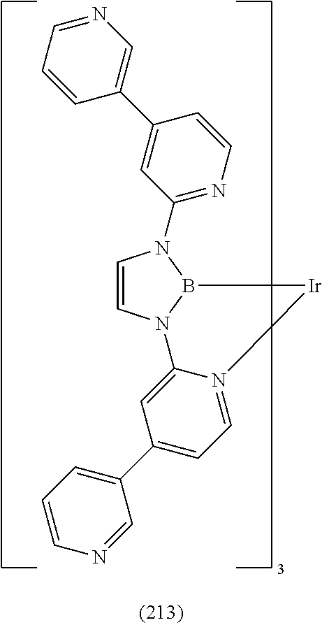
C1=CN2B(N1C1=NC=CC(C3=CN=CC=C3)=C1)[Ir]N1=CC=C(C3=CC=CN=C3)C=C21
